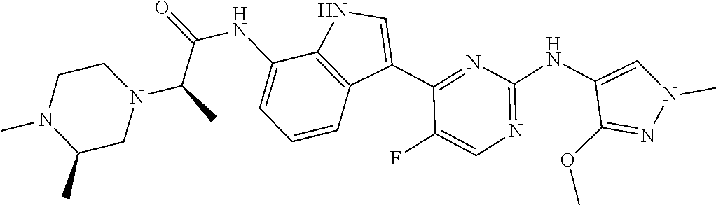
N1=C(NC2=CN(C)N=C2OC)N=C(C2=CNC3=C2C=CC=C3NC(=O)C(C)N2CCN(C)C(C)C2)C(F)=C1
